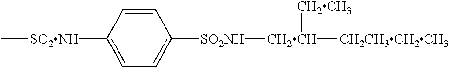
C[SO2NH]C1=CC=C([SO2NH][CH2CH]([CH2CH3CH2CH3])[CH2CH3])C=C1
